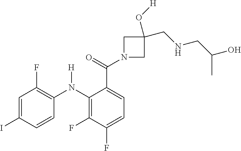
C1=C(I)C=CC(N(C2=C(F)C(F)=CC=C2C(=O)N2CC(CNCC(O)C)(O[H])C2)[H])=C1F
